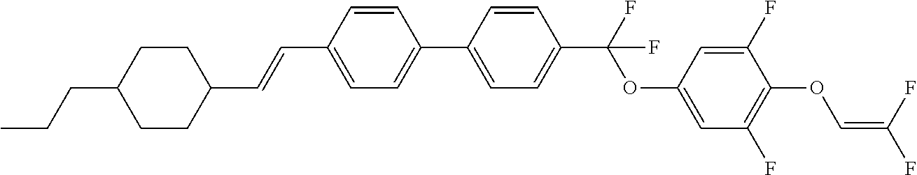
C1CC(C=CC2=CC=C(C3=CC=C(C(F)(OC4=CC(F)=C(OC=C(F)F)C(F)=C4)F)C=C3)C=C2)CCC1CCC
